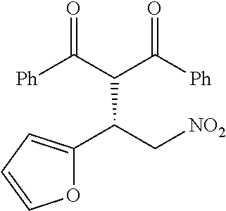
O1C(C(C[NO2])C(C(=O)[Ph])C(=O)[Ph])=CC=C1
